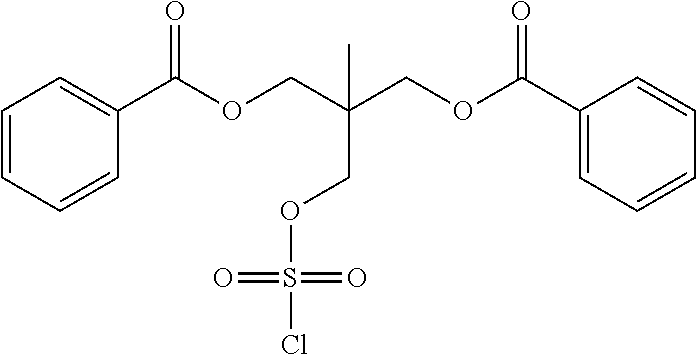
C1=C(C(=O)OCC(COS(Cl)(=O)=O)(C)COC(C2=CC=CC=C2)=O)C=CC=C1
